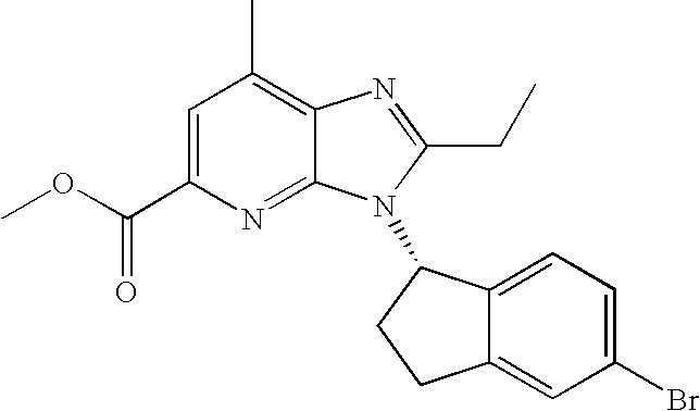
C1=C(C(OC)=O)N=C2C(=C1C)N=C(CC)N2C1C2=CC=C(Br)C=C2CC1
